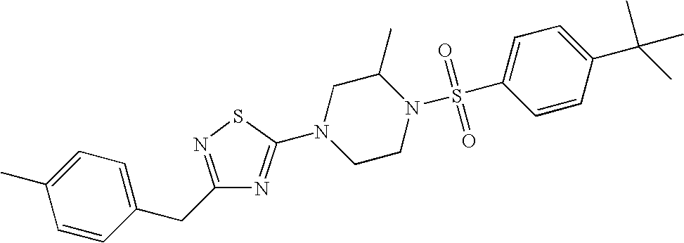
C1=CC(CC2=NSC(N3CCN(S(C4=CC=C(C(C)(C)C)C=C4)(=O)=O)C(C)C3)=N2)=CC=C1C
